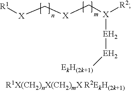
[R1][X]C[X]C[X]([R2])[EH2][EH2][EkH(2k+1)].[R1X(CH2)nX(CH2)mX R2EkH(2k+1)]
